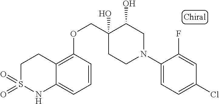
C1(N2CC(O)C(O)(COC3=C4C(=CC=C3)NS(=O)(=O)CC4)CC2)=CC=C(Cl)C=C1F
